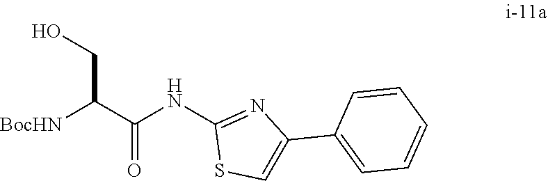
C(C(=O)NC1=NC(C2=CC=CC=C2)=CS1)([BocHN])CO
